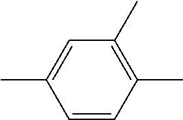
CC1=CC(C)=C(C)C=C1
